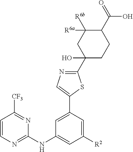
C1=CN=C(NC2=CC([R2])=CC(C3=CN=C(C4(O)CCC(C(=O)O)C([R6b])([R6a])C4)S3)=C2)N=C1[CF3]
